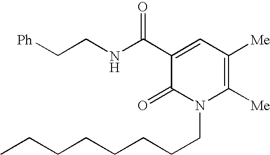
C1=C(C(NCC[Ph])=O)C(=O)N(CCCCCCCC)C([Me])=C1[Me]
